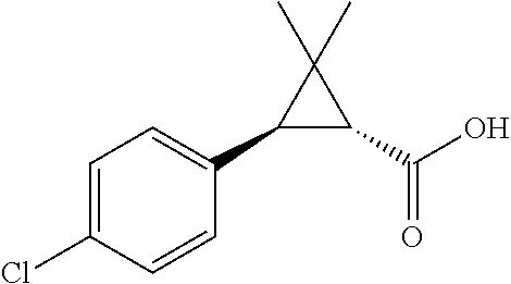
C1=C(Cl)C=CC(C2C(C(O)=O)C2(C)C)=C1
